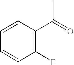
C1=CC(C(=O)C)=C(F)C=C1
